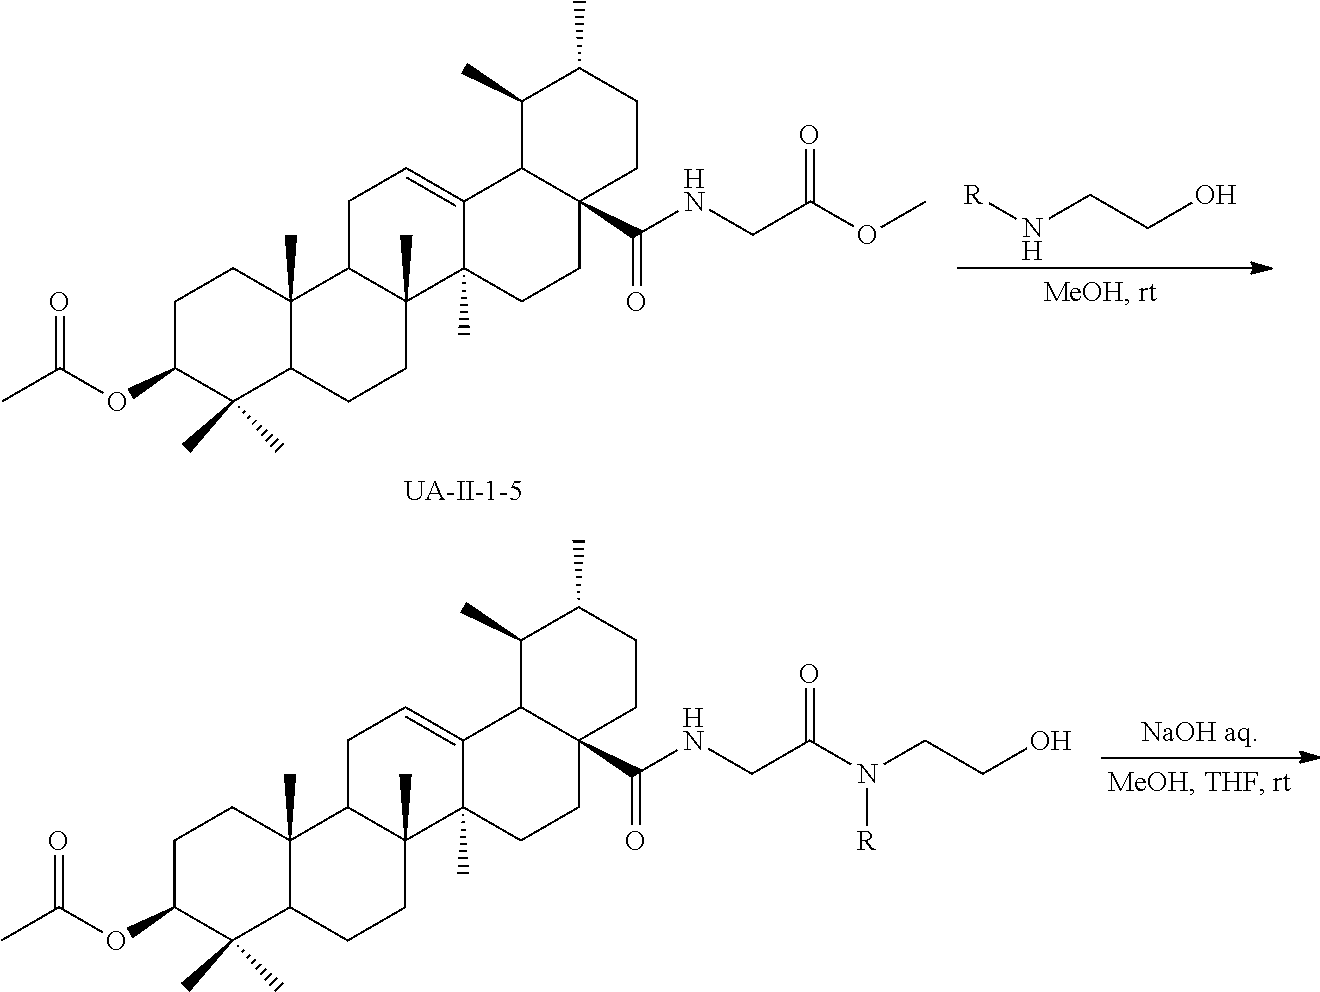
[R]NCCO.C1C(OC(C)=O)C(C)(C)C2C(C)(C1)C1C(C)(CC2)C2(C)C(=CC1)C1C(C(=O)NCC(=O)OC)(CC2)CCC(C)C1C.C1C(OC(C)=O)C(C)(C)C2C(C)(C1)C1C(C)(CC2)C2(C)C(=CC1)C1C(C(=O)NCC(=O)N(CCO)[R])(CC2)CCC(C)C1C
